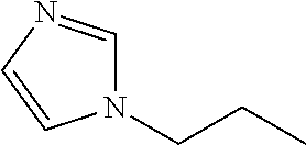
N1(CCC)C=NC=C1
